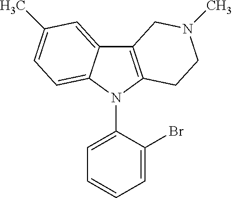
C12=C(N(C3=CC=CC=C3Br)C3=CC=C(C)C=C13)CCN(C)C2
